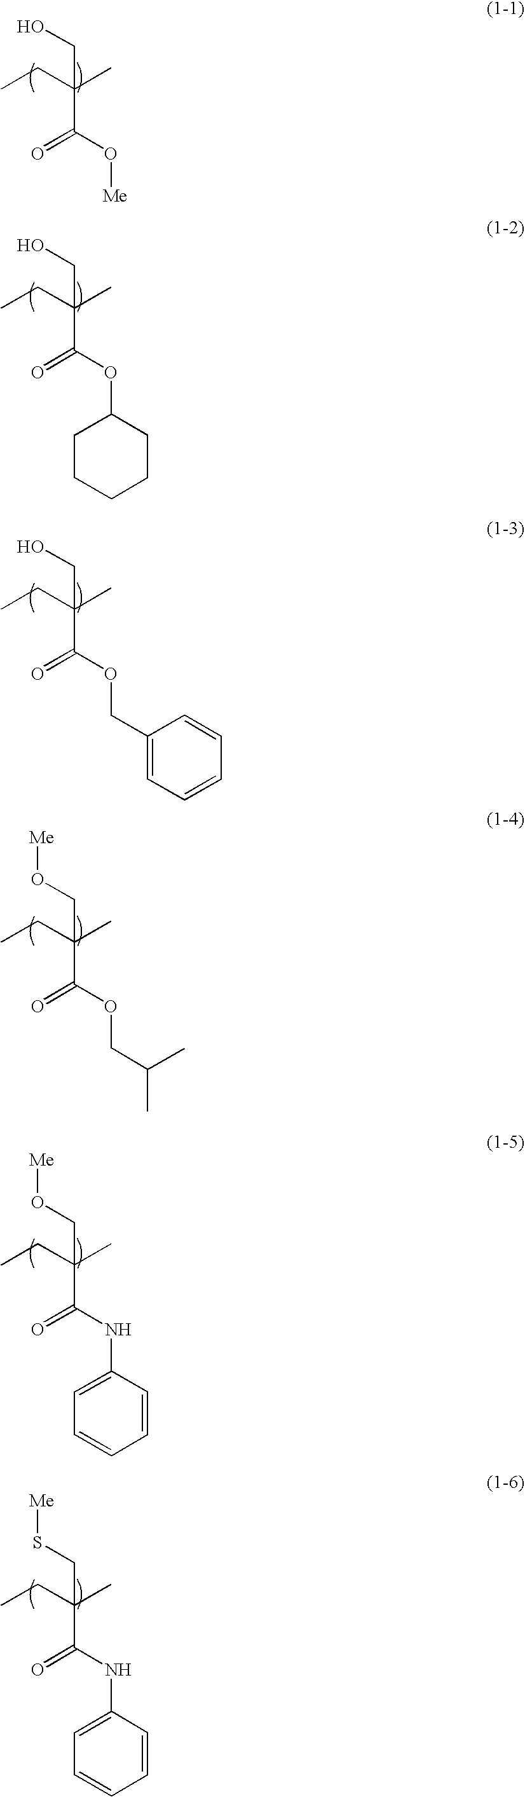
CCC(C)(CO)C(O[Me])=O.CCC(C)(CO)C(OC1CCCCC1)=O.CCC(C)(CO)C(OCC1=CC=CC=C1)=O.CCC(C)(CO[Me])C(OCC(C)C)=O.CCC(C)(CO[Me])C(NC1=CC=CC=C1)=O.CCC(C)(CS[Me])C(NC1=CC=CC=C1)=O
